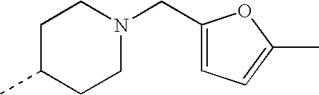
C1(CN2CCC(C)CC2)=CC=C(C)O1
